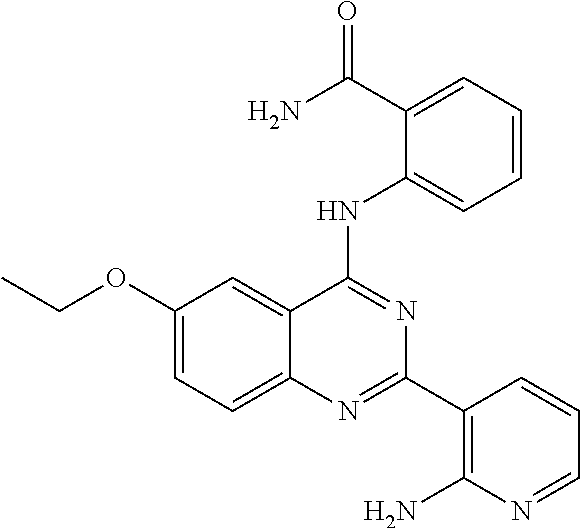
C1(OCC)=CC=C2C(=C1)C(NC1=CC=CC=C1C(=O)N)=NC(C1=C(N)N=CC=C1)=N2
